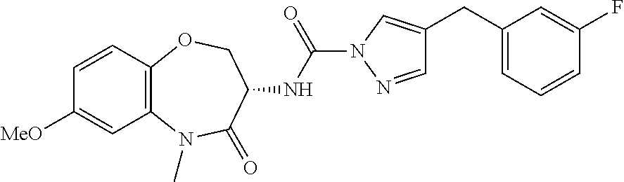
C1=CC2=C(C=C1[MeO])N(C)C(=O)C(NC(N1N=CC(CC3=CC=CC(F)=C3)=C1)=O)CO2
